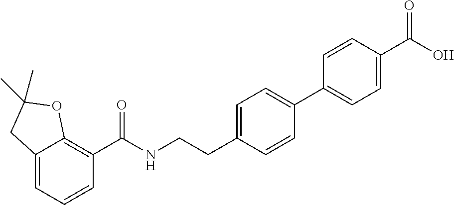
C12=CC=CC(C(NCCC3=CC=C(C4=CC=C(C(O)=O)C=C4)C=C3)=O)=C1OC(C)(C)C2
